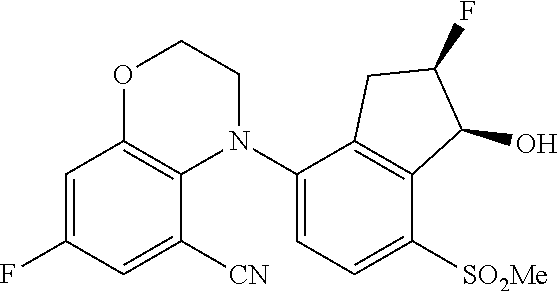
C1=C(F)C=C([CN])C2=C1OCCN2C1=CC=C([SO2Me])C2=C1CC(F)C2O
